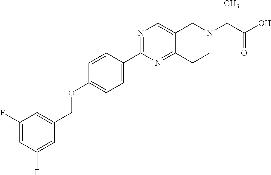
C1(F)=CC(F)=CC(COC2=CC=C(C3=NC=C4C(=N3)CCN(C(C(O)=O)C)C4)C=C2)=C1
